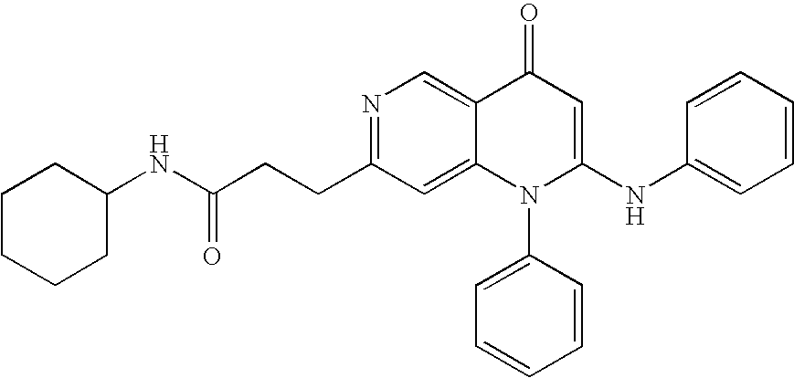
C1CC(NC(CCC2=NC=C3C(=C2)N(C2=CC=CC=C2)C(NC2=CC=CC=C2)=CC3=O)=O)CCC1
